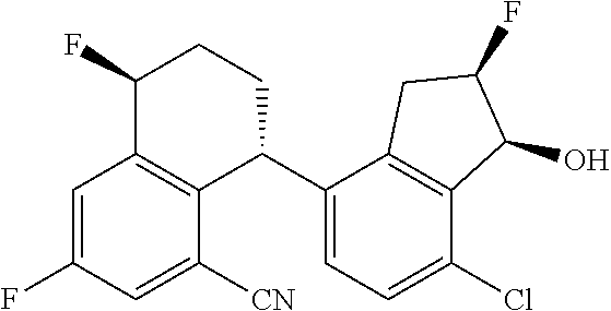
C1=C(F)C=C([CN])C2=C1C(F)CCC2C1=CC=C(Cl)C2=C1CC(F)C2O
